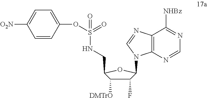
C1=CC(OS(NCC2C([DMTrO])C(F)C(N3C4=C(C([NHBz])=NC=N4)N=C3)O2)(=O)=O)=CC=C1[O2N]
